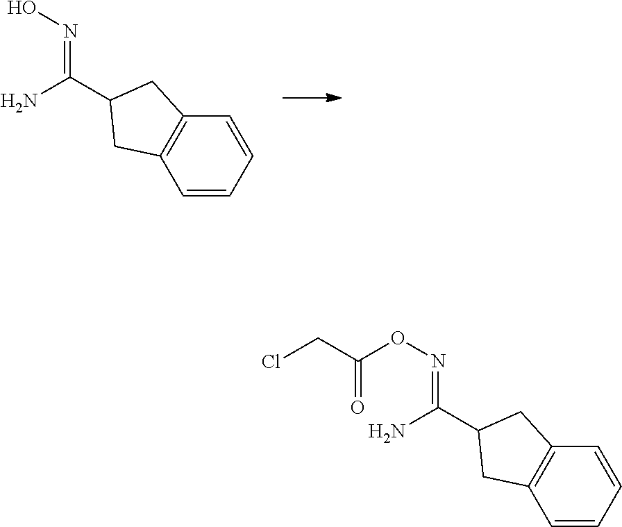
C1=CC=CC2=C1CC(C(N)=NO)C2.C1=CC=CC2=C1CC(C(N)=NOC(=O)CCl)C2
